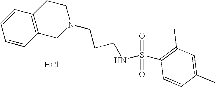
Cl.C1=CC2=C(C=C1)CCN(CCCNS(=O)(=O)C1=C(C)C=C(C)C=C1)C2
